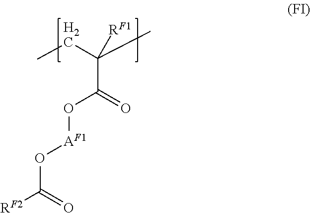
CCC(C)([RF1])C(=O)O[AF1]OC([RF2])=O
